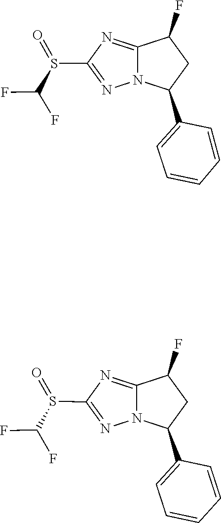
C12=NC(S(=O)C(F)F)=NN1C(C1=CC=CC=C1)CC2F.N12C(=NC(S(=O)C(F)F)=N1)C(F)CC2C1=CC=CC=C1
